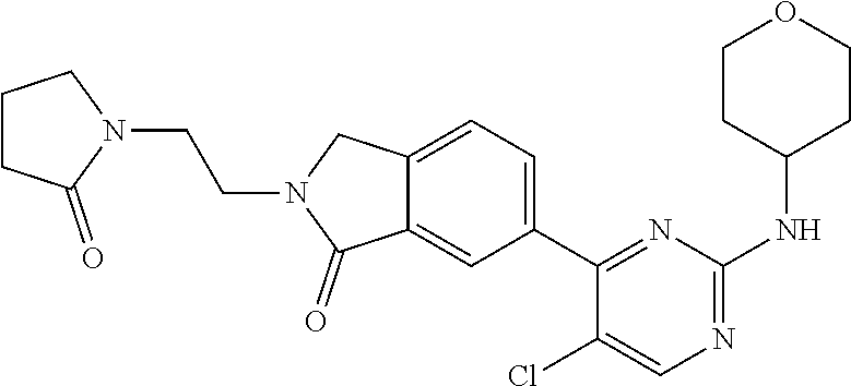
C12=CC(C3=NC(NC4CCOCC4)=NC=C3Cl)=CC=C1CN(CCN1C(=O)CCC1)C2=O
